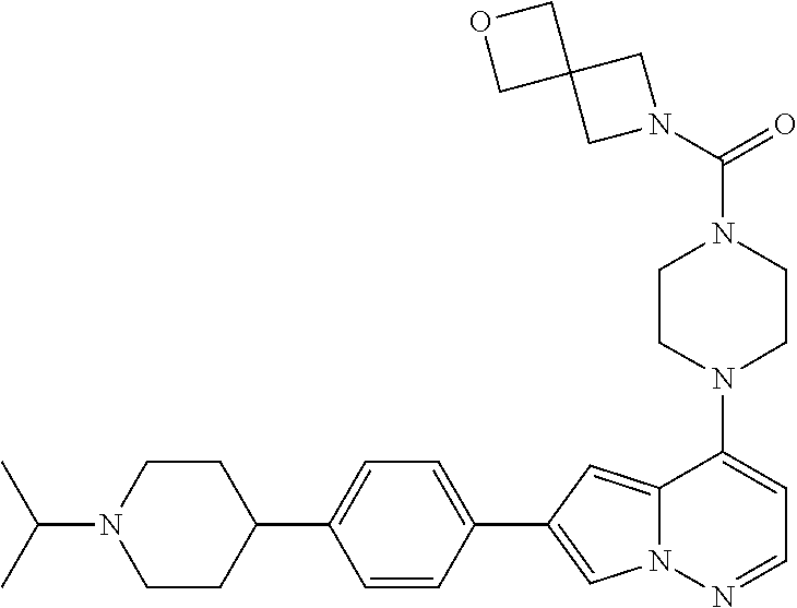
N1(C2=CC=NN3C2=CC(C2=CC=C(C4CCN(C(C)C)CC4)C=C2)=C3)CCN(C(=O)N2CC3(C2)COC3)CC1
